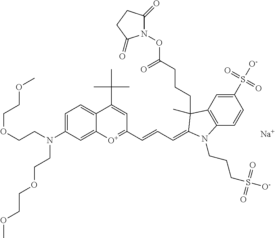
[Na].C1(S([O-])(=O)=O)=CC2=C(C=C1)N(CCCS(=O)(=O)[O-])C(=CC=CC1=[O+]C3=CC(N(CCOCCOC)CCOCCOC)=CC=C3C(C(C)(C)C)=C1)C2(C)CCCC(ON1C(=O)CCC1=O)=O
